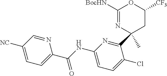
C1([NC])=CC=C(C(NC2=CC=C(Cl)C(C3(C)CC([CF3])OC([BocHN])=N3)=N2)=O)N=C1
